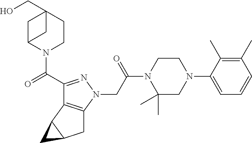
C1CN(C(C2=NN(CC(N3C(C)(C)CN(C4=CC=CC(C)=C4C)CC3)=O)C3=C2C2C(C3)C2)=O)C2CC1(CO)C2
